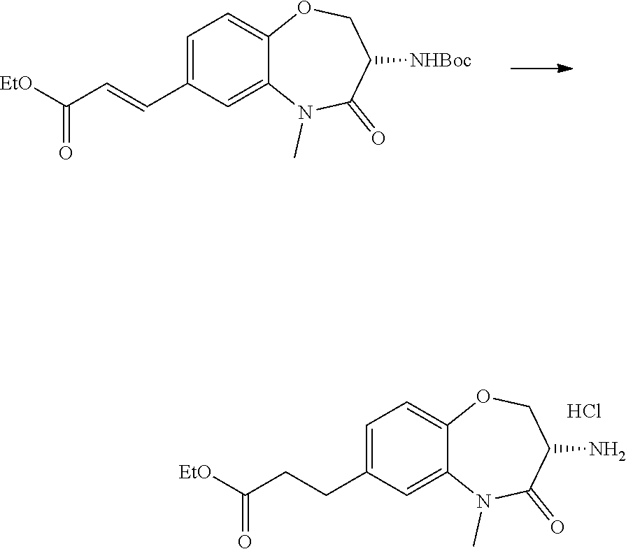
C1=C2OCC([NHBoc])C(=O)N(C)C2=CC(C=CC(=O)[EtO])=C1.C1=C2OCC(N)C(=O)N(C)C2=CC(CCC(=O)[EtO])=C1.Cl
